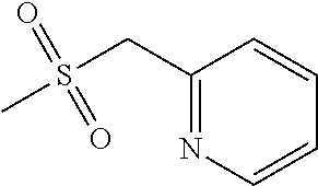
C1(CS(C)(=O)=O)=NC=CC=C1
